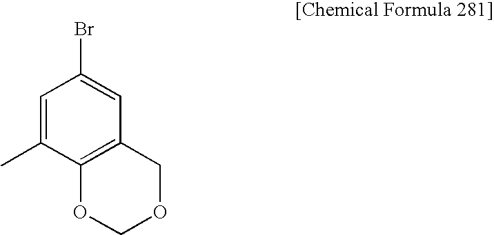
C1=C(C)C2=C(C=C1Br)COCO2
